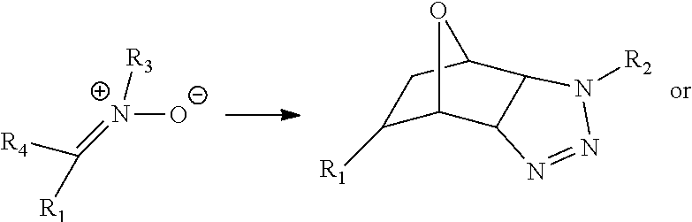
C1([R1])C2C3C(C(C1)O2)N([R2])N=N3.[N+]([O-])(=C([R4])[R1])[R3]
